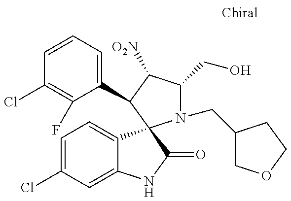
C1=CC=C(C2C([O2N])C(CO)N(CC3COCC3)C23C2=CC=C(Cl)C=C2NC3=O)C(F)=C1Cl
